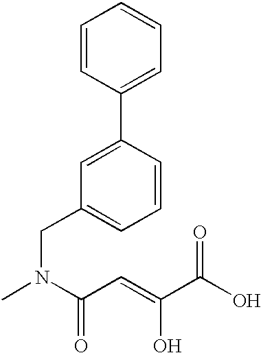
C1=CC(C2=CC(CN(C)C(C=C(C(O)=O)O)=O)=CC=C2)=CC=C1
